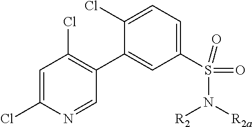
C1=C(Cl)N=CC(C2=CC(S(=O)(N([R2])[R2a])=O)=CC=C2Cl)=C1Cl
